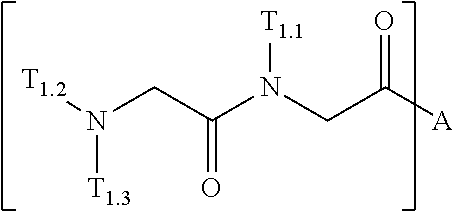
[T1.2]N(CC(N(CC([A])=O)[T1.1])=O)[T1.3]
